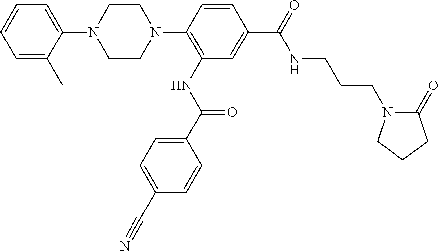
C1=C(C)C(N2CCN(C3=C(NC(C4=CC=C(C#N)C=C4)=O)C=C(C(=O)NCCCN4C(=O)CCC4)C=C3)CC2)=CC=C1
